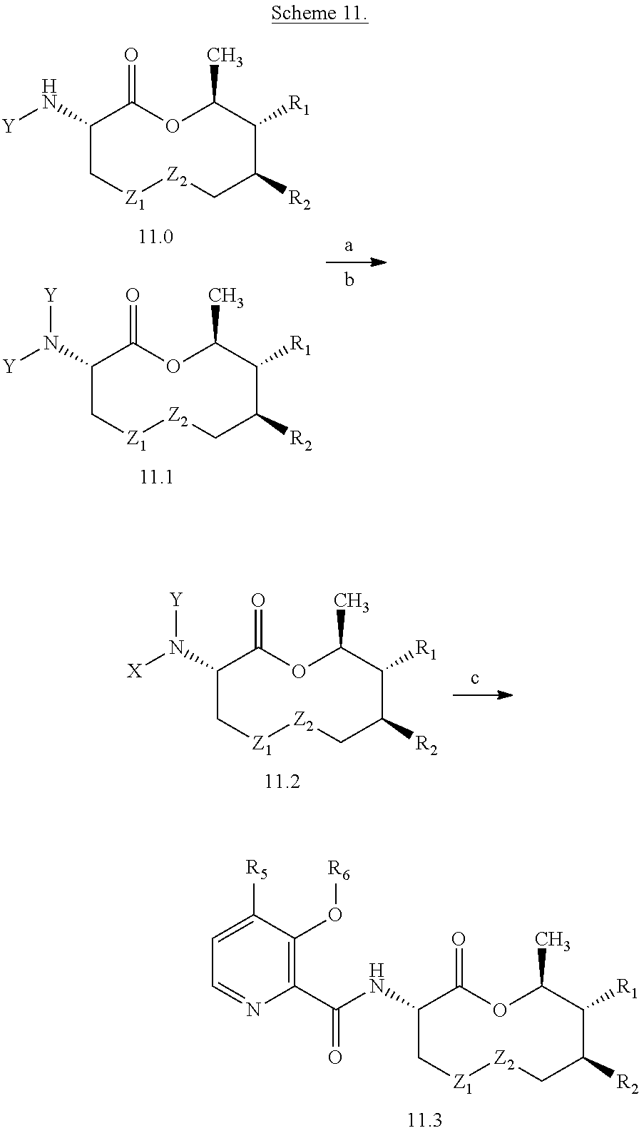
C1(NC(C2=C(O[R6])C([R5])=CC=N2)=O)C[Z1][Z2]CC([R2])C([R1])C(C)OC1=O.C1(N[Y])C[Z1][Z2]CC([R2])C([R1])C(C)OC1=O.C1(N([Y])[Y])C[Z1][Z2]CC([R2])C([R1])C(C)OC1=O.C1(N([X])[Y])C[Z1][Z2]CC([R2])C([R1])C(C)OC1=O
